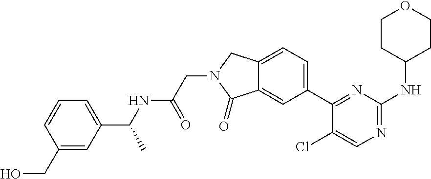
C1(Cl)=CN=C(NC2CCOCC2)N=C1C1=CC=C2C(=C1)C(=O)N(CC(=O)NC(C1=CC=CC(CO)=C1)C)C2
